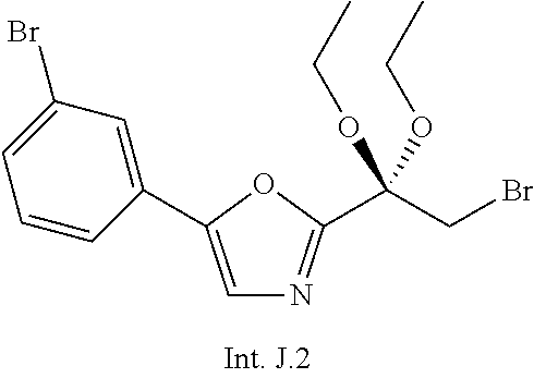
C1=CC(C2=CN=C(C(CBr)(OCC)OCC)O2)=CC(Br)=C1
